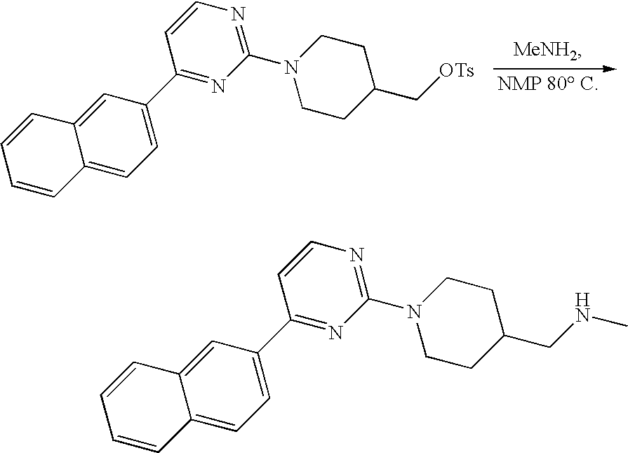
C12=CC=C(C3=NC(N4CCC(C[OTs])CC4)=NC=C3)C=C1C=CC=C2.[MeNH2].C12=CC=C(C3=NC(N4CCC(CNC)CC4)=NC=C3)C=C1C=CC=C2
